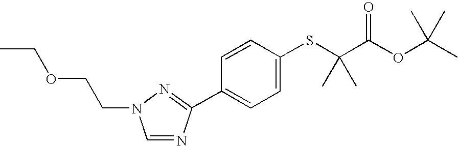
C1=NC(C2=CC=C(SC(C(OC(C)(C)C)=O)(C)C)C=C2)=NN1CCOCC
